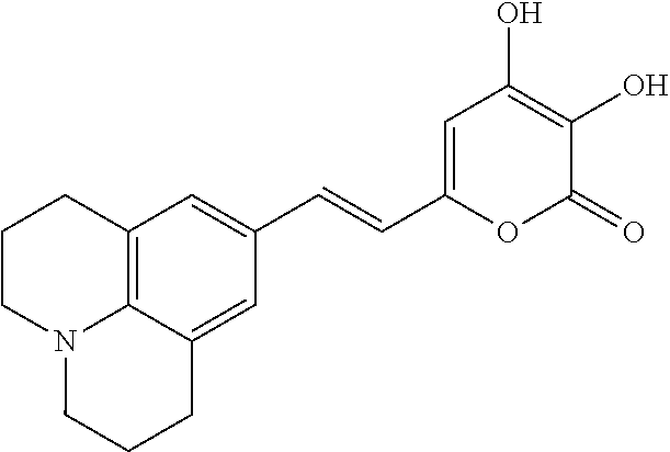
C(C1=CC(O)=C(O)C(=O)O1)=CC1=CC2=C3C(=C1)CCCN3CCC2
